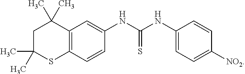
C1C(C)(C)SC2=C(C1(C)C)C=C(NC(NC1=CC=C([NO2])C=C1)=S)C=C2
